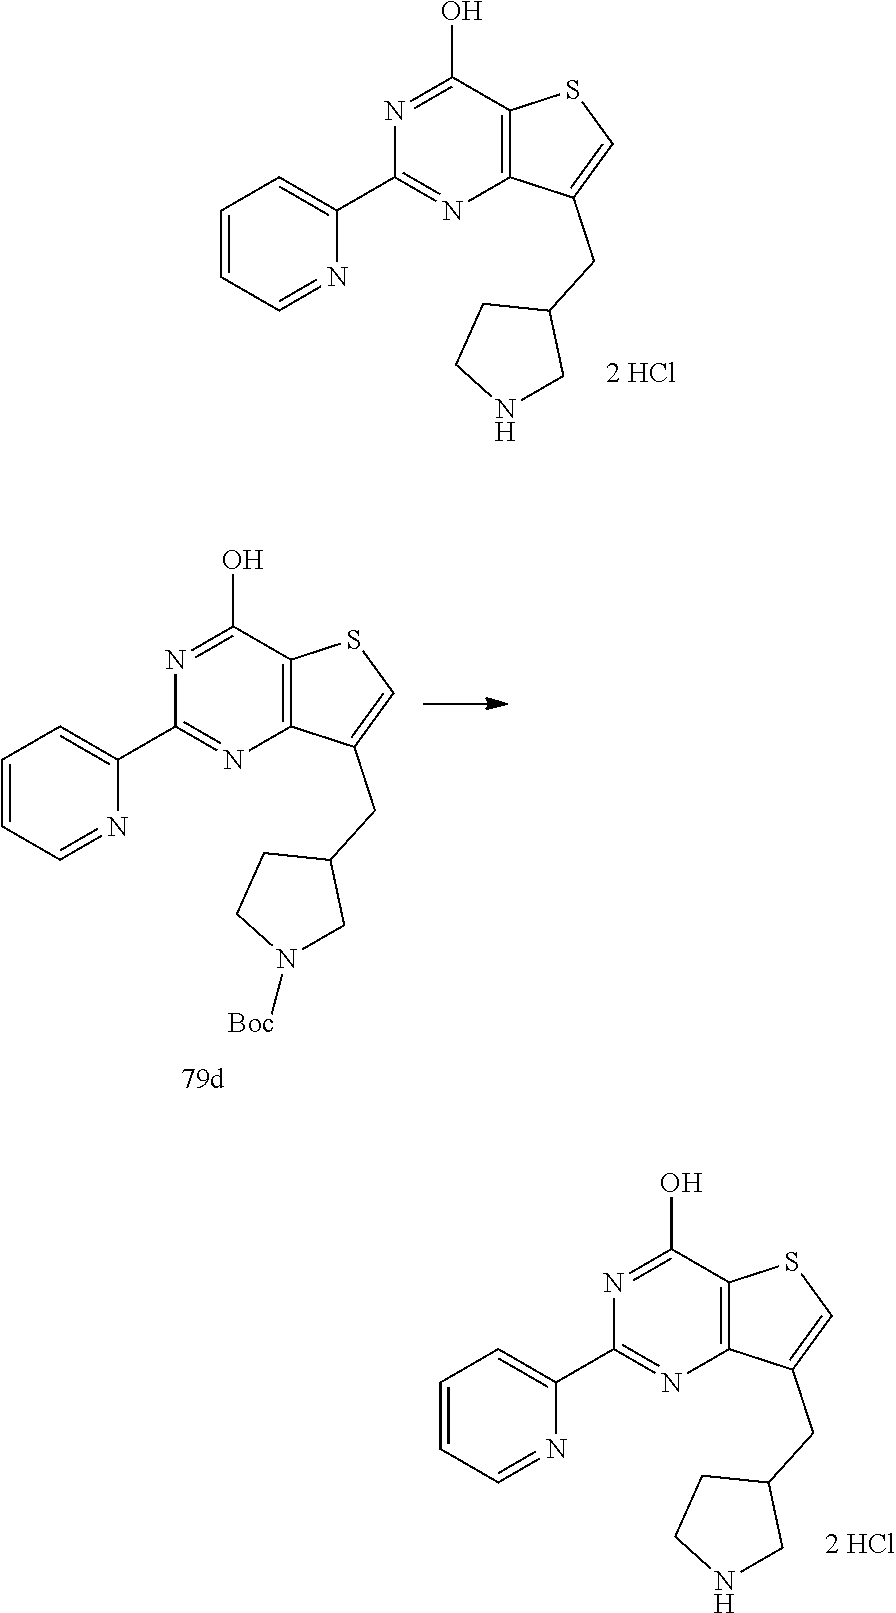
C1=CC=NC(C2=NC3=C(C(O)=N2)SC=C3CC2CCNC2)=C1.C1=CC=NC(C2=NC3=C(C(O)=N2)SC=C3CC2CCNC2)=C1.C1=CC=NC(C2=NC3=C(C(O)=N2)SC=C3CC2CCN([Boc])C2)=C1
